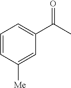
C1=CC([Me])=CC(C(=O)C)=C1
